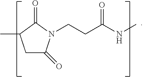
C1C(=O)N(CCC(NC)=O)C(=O)C1C
